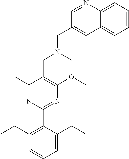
C1(C)=NC(C2=C(CC)C=CC=C2CC)=NC(OC)=C1CN(CC1=CC2=CC=CC=C2N=C1)C
